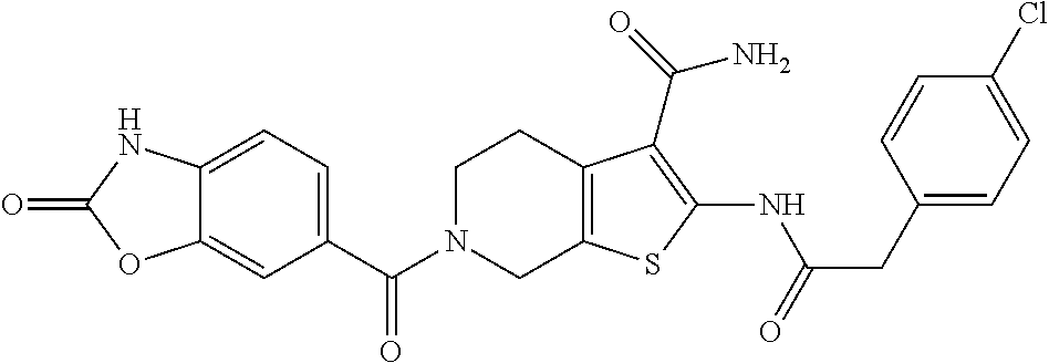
C1(C(N2CC3=C(CC2)C(C(=O)N)=C(NC(CC2=CC=C(Cl)C=C2)=O)S3)=O)=CC=C2C(=C1)OC(=O)N2
